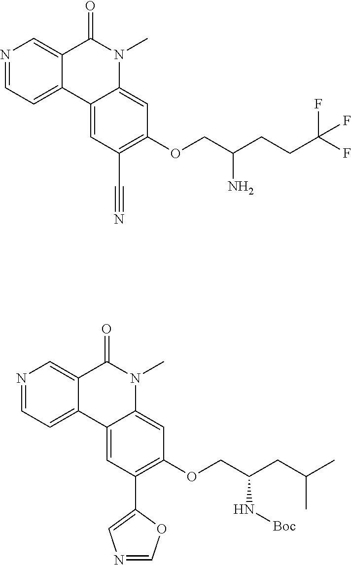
N1=CC=C2C(=C1)C(=O)N(C)C1=CC(OCC(CCC(F)(F)F)N)=C(C#N)C=C21.N1=CC=C2C(=C1)C(=O)N(C)C1=CC(OCC(CC(C)C)N[Boc])=C(C3=CN=CO3)C=C21
